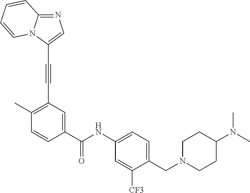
N1=C2N(C(C#CC3=C(C)C=CC(C(NC4=CC=C(CN5CCC(N(C)C)CC5)C([CF3])=C4)=O)=C3)=C1)C=CC=C2
